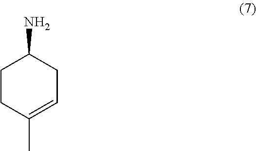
NC1CCC(C)=CC1
